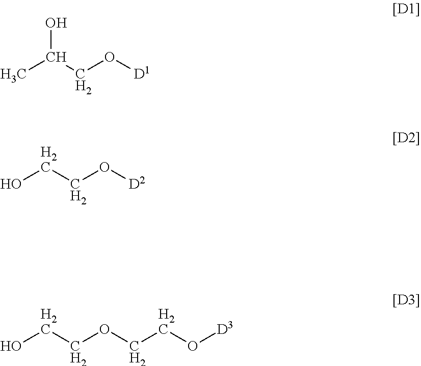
CC(CO[D1])O.OCCO[D2].OCCOCCO[D3]
